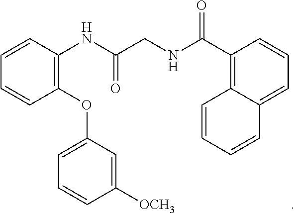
C1(OC2=CC=CC([OCH3])=C2)=C(NC(CNC(C2=C3C(=CC=C2)C=CC=C3)=O)=O)C=CC=C1
